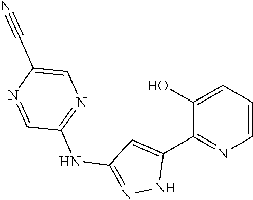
C1(NC2=NNC(C3=NC=CC=C3O)=C2)=NC=C(C#N)N=C1
